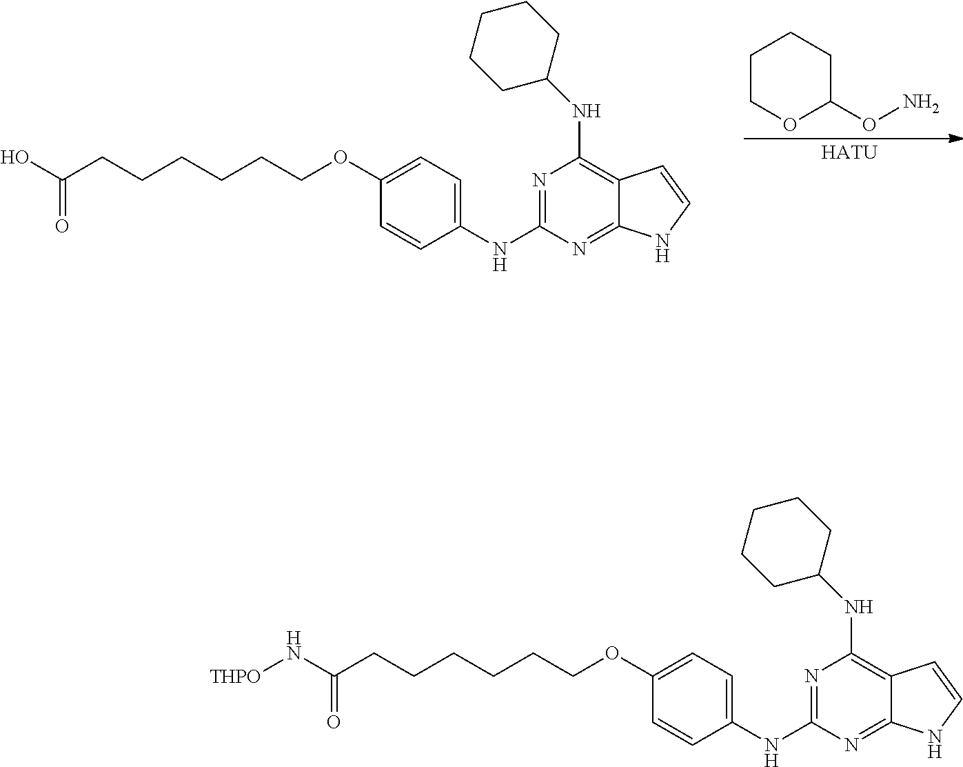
N1=C(NC2=CC=C(OCCCCCCC(O)=O)C=C2)N=C2C(=C1NC1CCCCC1)C=CN2.[HATU].C1COC(ON)CC1.N1=C(NC2=CC=C(OCCCCCCC(N[THPO])=O)C=C2)N=C2C(=C1NC1CCCCC1)C=CN2
